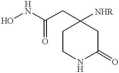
ONC(CC1([NHR])CCNC(=O)C1)=O
